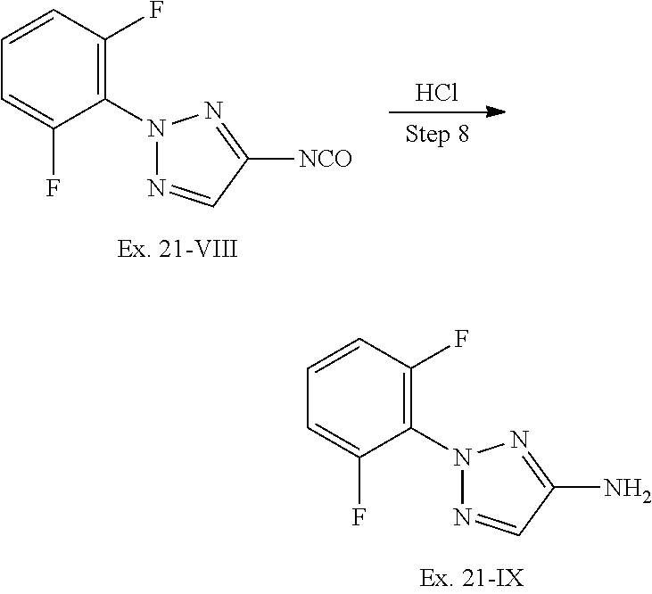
C1=CC(F)=C(N2N=CC([NCO])=N2)C(F)=C1.Cl.C1=CC(F)=C(N2N=CC(N)=N2)C(F)=C1
